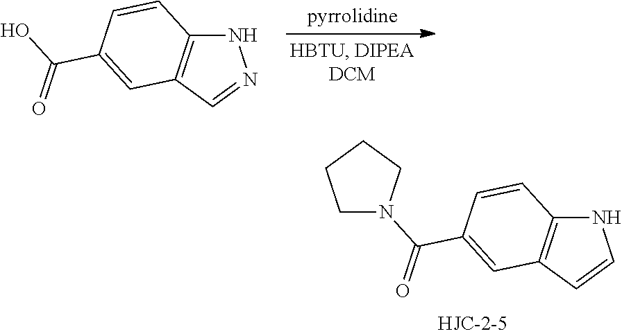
N1C2=C(C=N1)C=C(C(=O)O)C=C2.N1C2=C(C=C1)C=C(C(=O)N1CCCC1)C=C2
